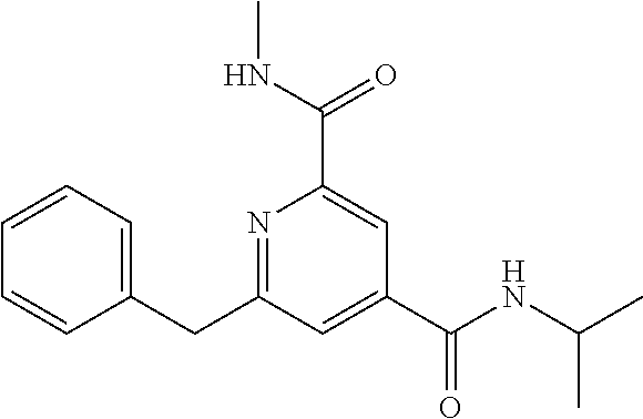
C1=CC=C(CC2=NC(C(NC)=O)=CC(C(NC(C)C)=O)=C2)C=C1
